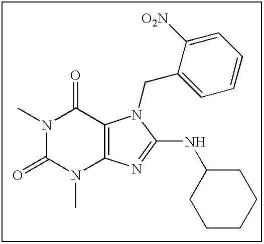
N1(C)C(=O)N(C)C2=C(C1=O)N(CC1=CC=CC=C1[O2N])C(NC1CCCCC1)=N2
